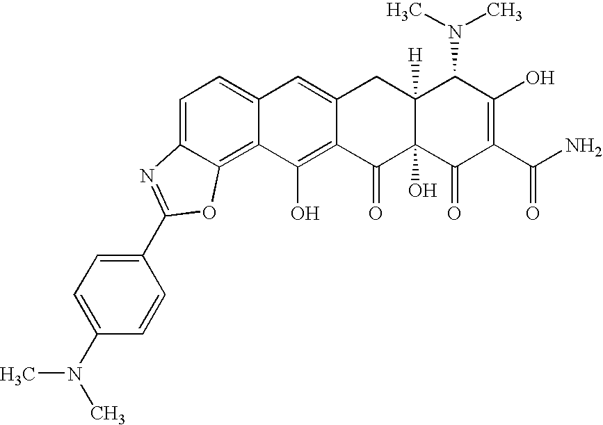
C1=C2C(=C3C(=C1)C=C1C(=C3O)C(=O)C3(O)C([H])(C1)C(N(C)C)C(O)=C(C(N)=O)C3=O)OC(C1=CC=C(N(C)C)C=C1)=N2
